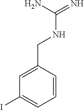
C1(I)=CC=CC(CNC(=N)N)=C1
